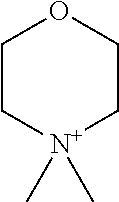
C1C[N+](C)(C)CCO1
